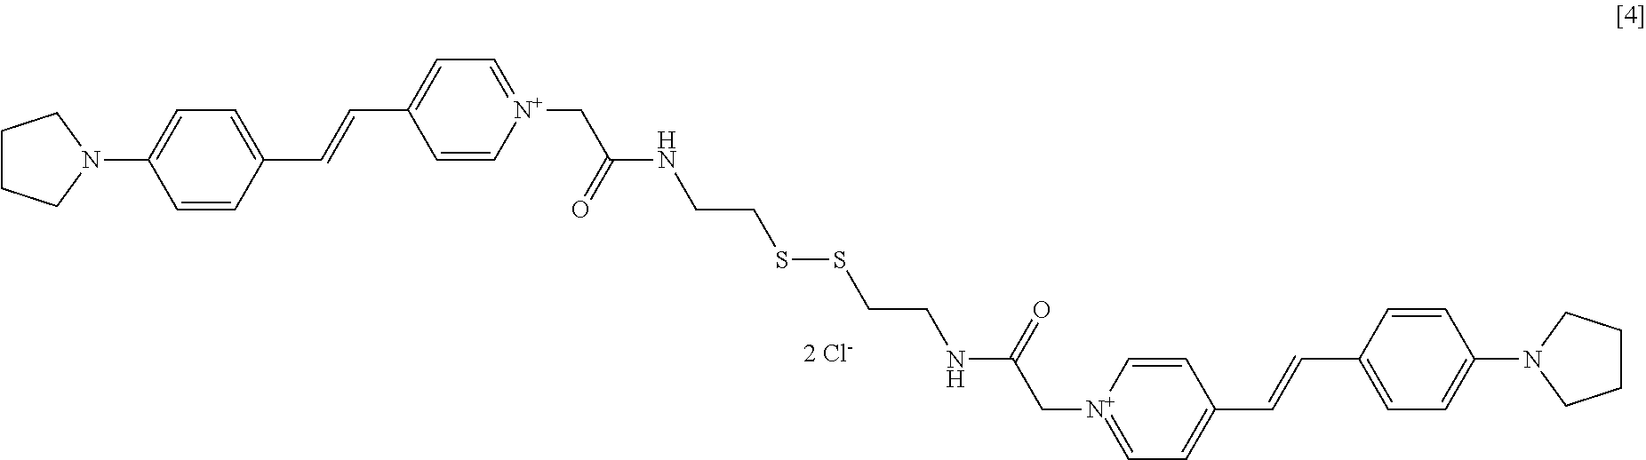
C1CCN(C2=CC=C(C=CC3=CC=[N+](CC(NCCSSCCNC(C[N+]4=CC=C(C=CC5=CC=C(N6CCCC6)C=C5)C=C4)=O)=O)C=C3)C=C2)C1
